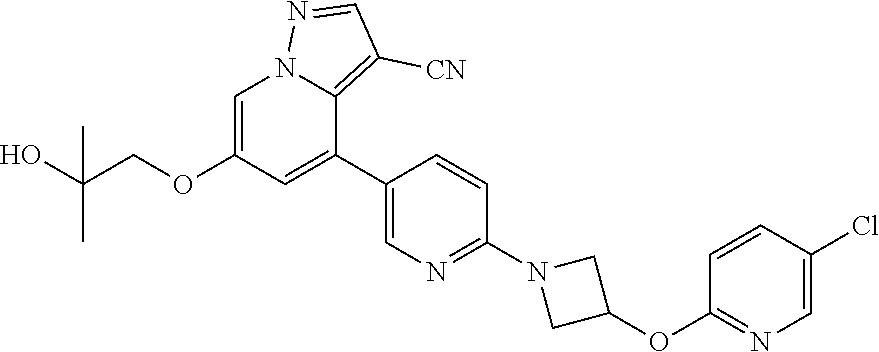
C1=C(OCC(O)(C)C)C=C(C2=CN=C(N3CC(OC4=NC=C(Cl)C=C4)C3)C=C2)C2=C([CN])C=NN12
